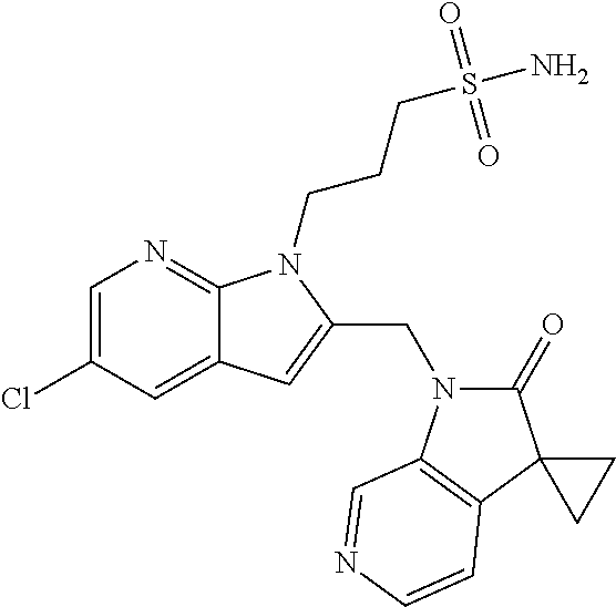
C1=C(Cl)C=C2C(=N1)N(CCCS(N)(=O)=O)C(CN1C(=O)C3(C4=C1C=NC=C4)CC3)=C2
